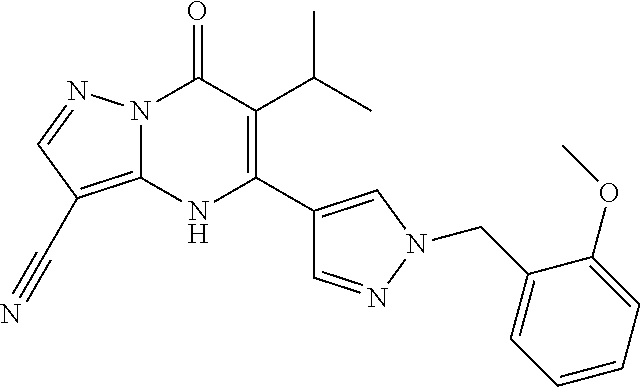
N12C(=C(C#N)C=N1)NC(C1=CN(CC3=CC=CC=C3OC)N=C1)=C(C(C)C)C2=O
